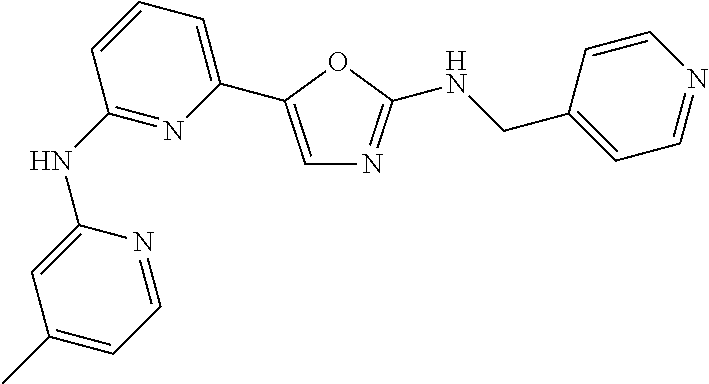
C1=C(C2=CC=CC(NC3=CC(C)=CC=N3)=N2)OC(NCC2=CC=NC=C2)=N1
